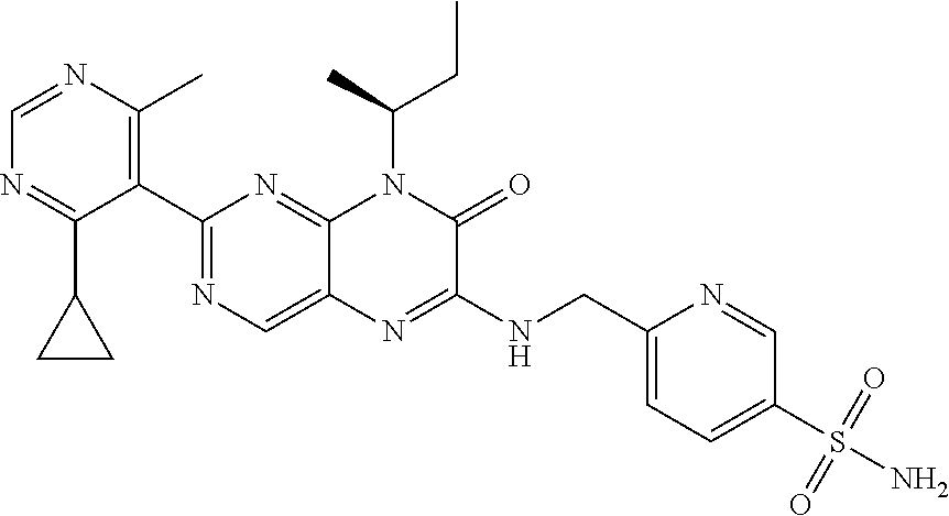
C1=NC(C)=C(C2=NC=C3C(=N2)N(C(CC)C)C(=O)C(NCC2=CC=C(S(=O)(=O)N)C=N2)=N3)C(C2CC2)=N1
